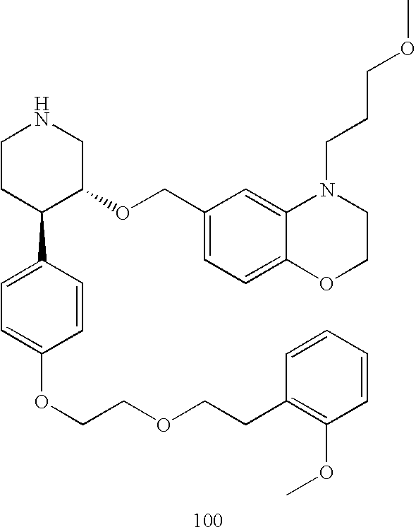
C1CC(C2=CC=C(OCCOCCC3=C(OC)C=CC=C3)C=C2)C(OCC2=CC=C3C(=C2)N(CCCOC)CCO3)CN1
